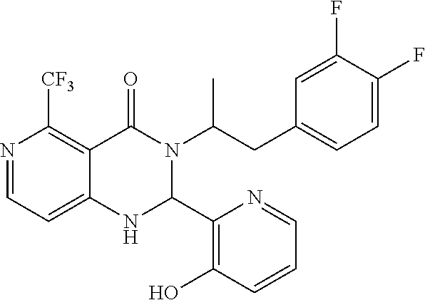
OC1=C(C2NC3=CC=NC([CF3])=C3C(=O)N2C(C)CC2=CC=C(F)C(F)=C2)N=CC=C1
